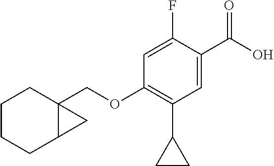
C1=C(F)C(C(O)=O)=CC(C2CC2)=C1OCC12CCCCC1C2
